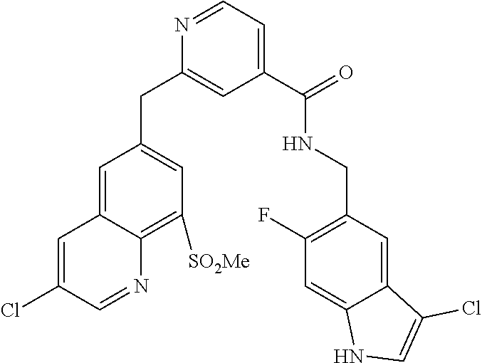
N1=CC=C(C(NCC2=C(F)C=C3C(=C2)C(Cl)=CN3)=O)C=C1CC1=CC([SO2Me])=C2C(=C1)C=C(Cl)C=N2
